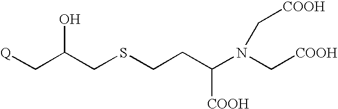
[Q]CC(CSCCC(N(C[COOH])C[COOH])[COOH])O
